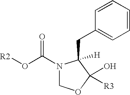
[R2]OC(N1COC(O)([R3])C1(CC1=CC=CC=C1)[H])=O
